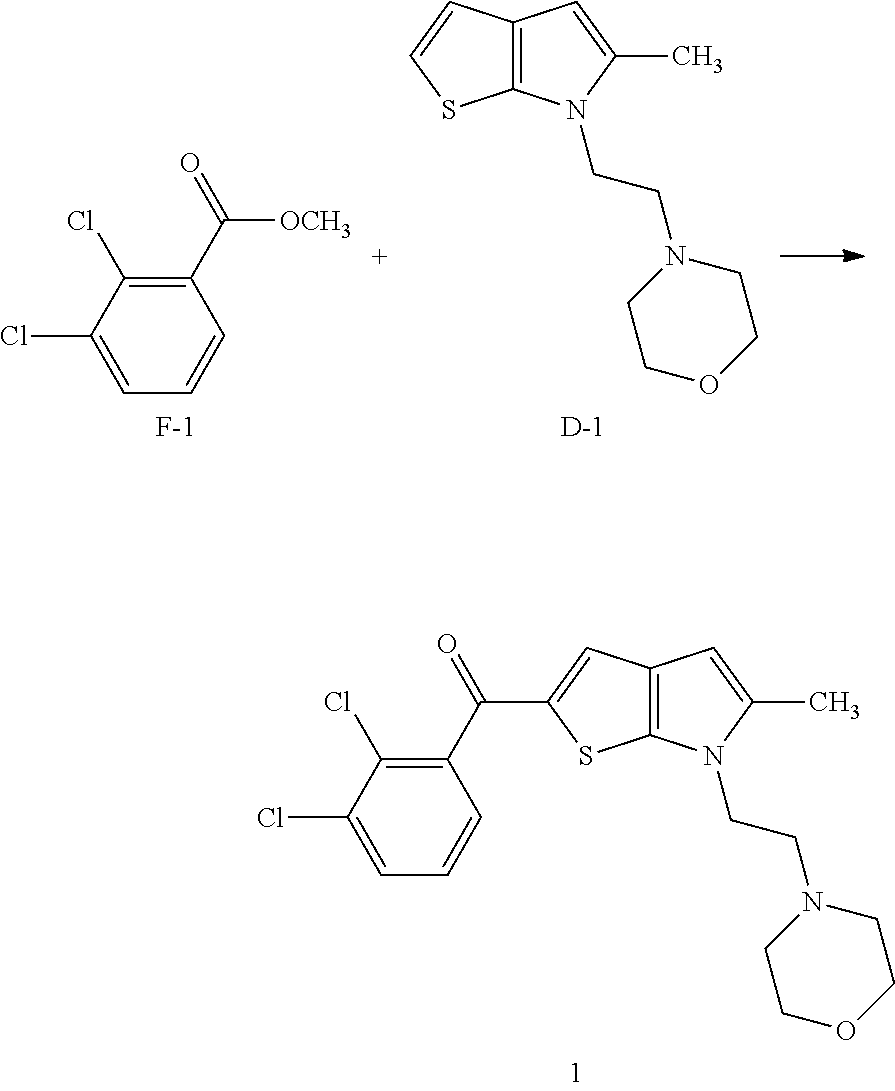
C1(Cl)=CC=CC(C(=O)C2=CC3=C(S2)N(CCN2CCOCC2)C(C)=C3)=C1Cl.[D].C1OCCN(CCN2C3=C(C=CS3)C=C2C)C1.C1(Cl)=CC=CC(C(=O)[OCH3])=C1Cl.[F-]
